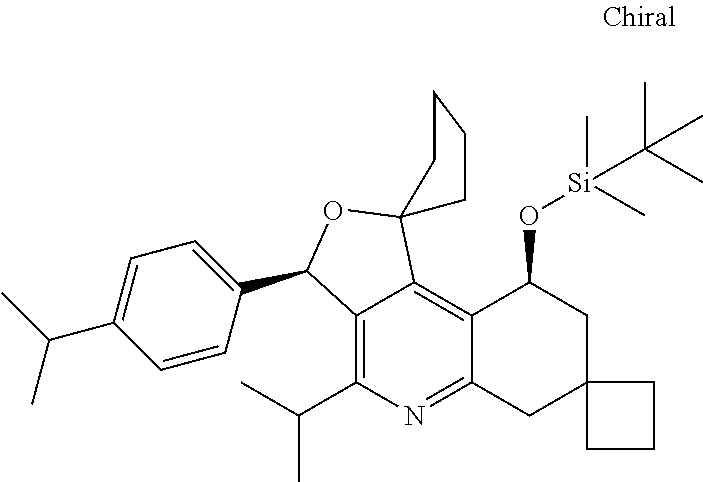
C12=C(C(C)C)N=C3C(=C1C1(OC2C2=CC=C(C(C)C)C=C2)CCCC1)C(O[Si](C)(C(C)(C)C)C)CC1(C3)CCC1
